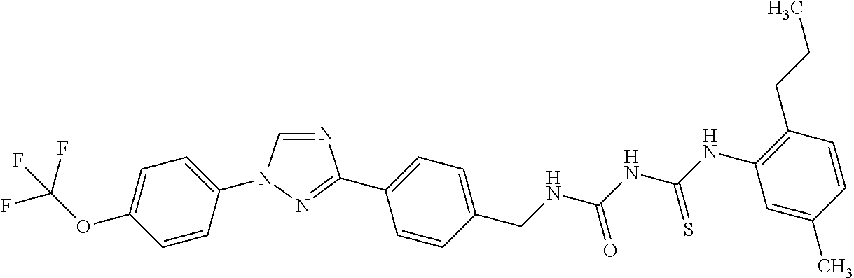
N1=CN(C2=CC=C(OC(F)(F)F)C=C2)N=C1C1=CC=C(CNC(NC(=S)NC2=C(CCC)C=CC(C)=C2)=O)C=C1
